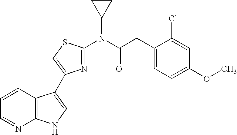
C1=CC2=C(N=C1)NC=C2C1=CSC(N(C(CC2=CC=C(OC)C=C2Cl)=O)C2CC2)=N1
